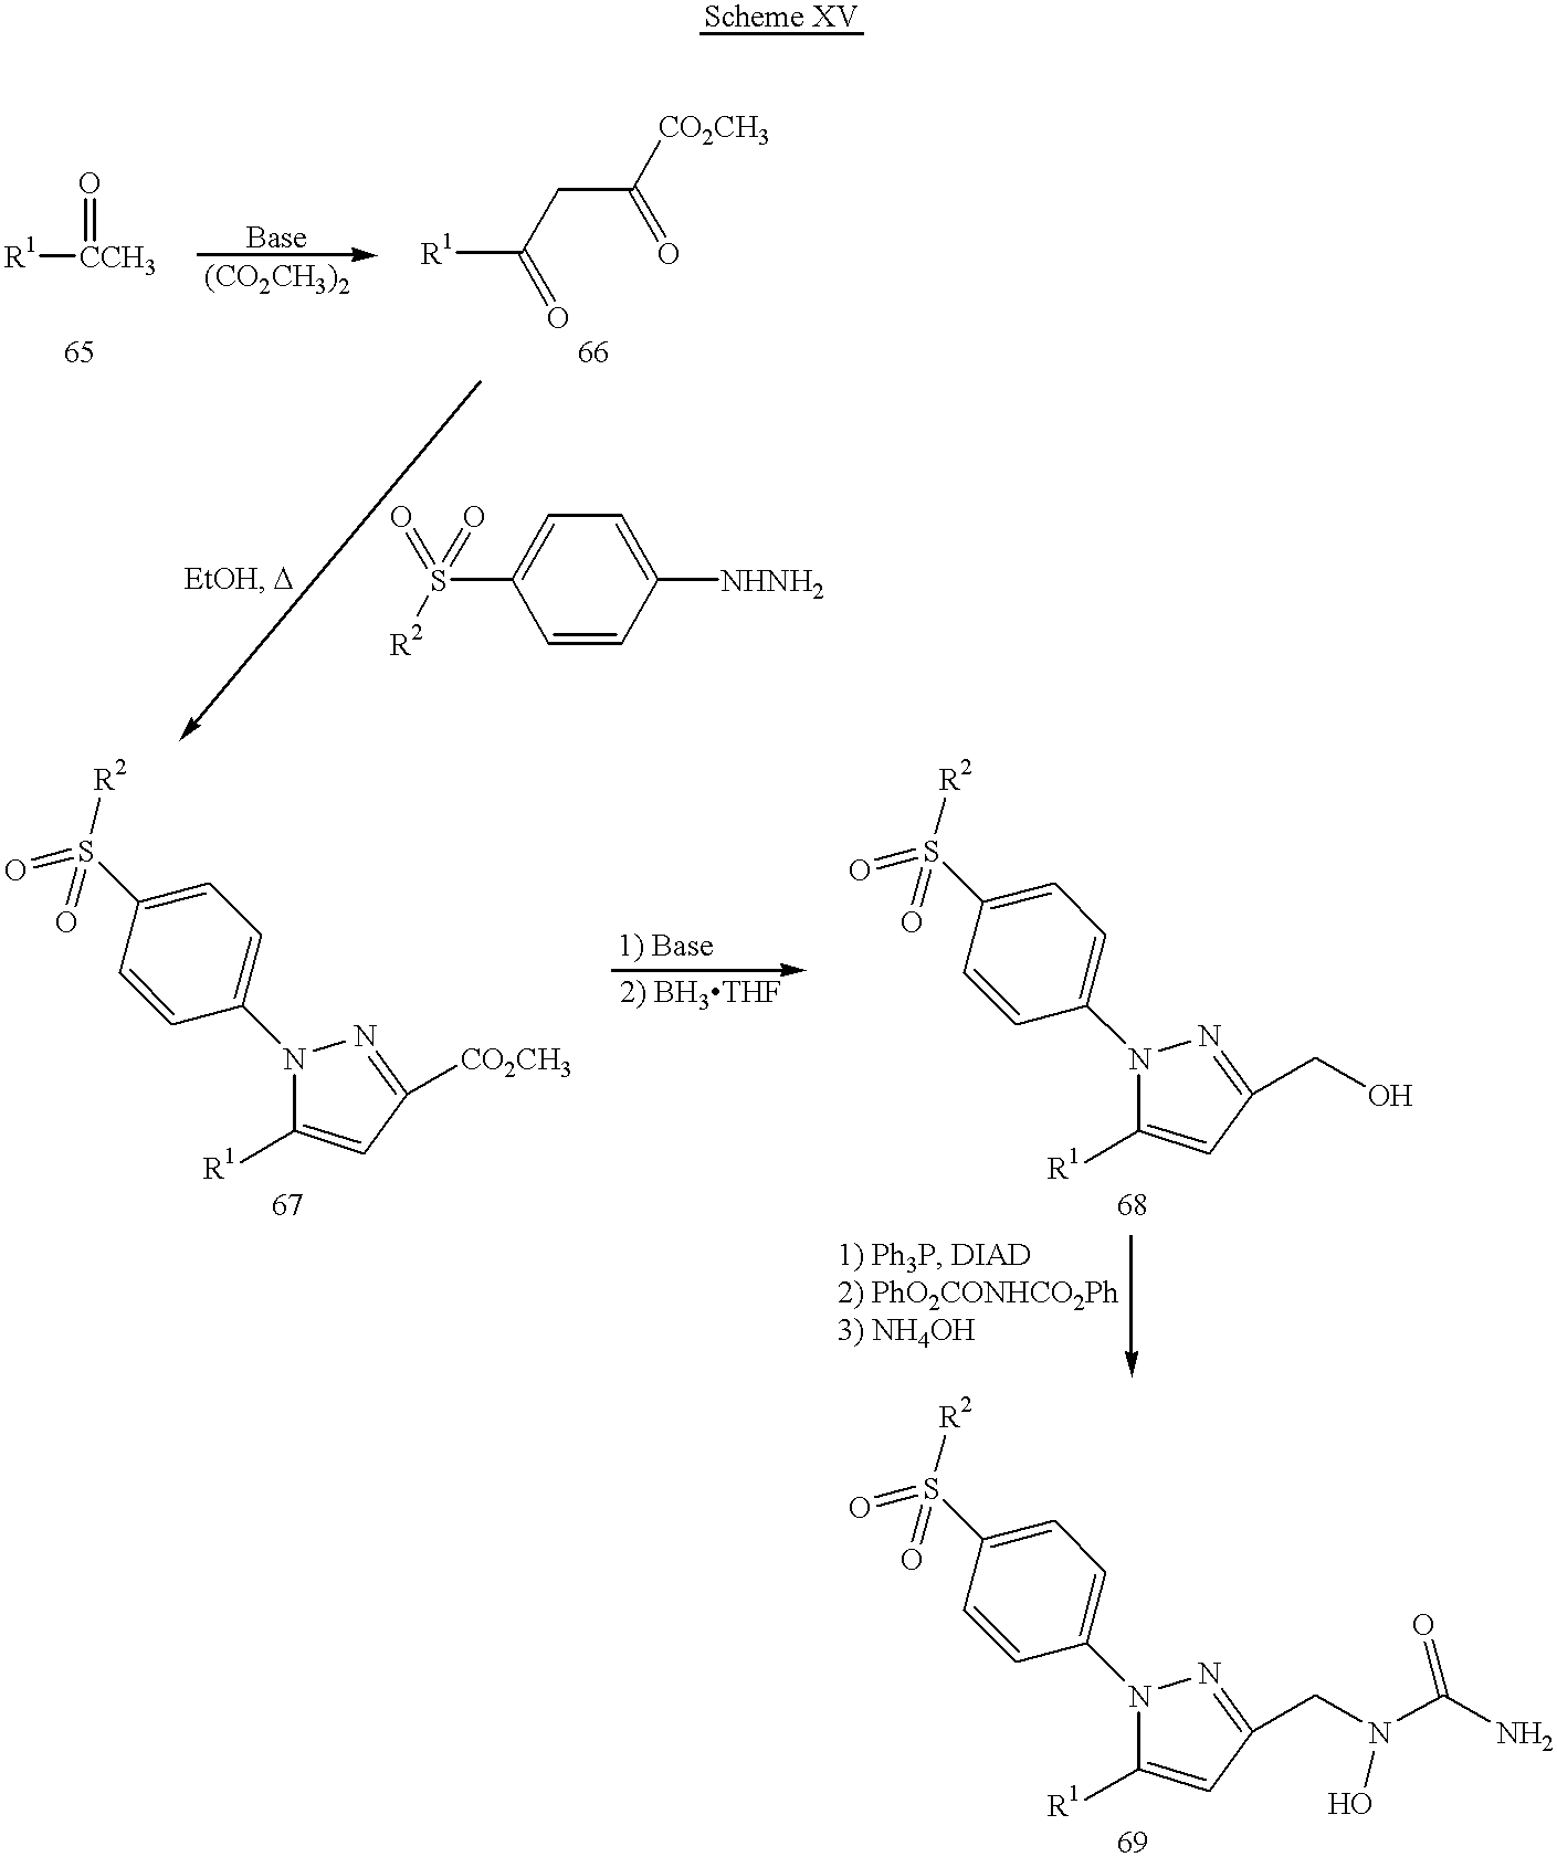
[R1][CCH3]=O.[R1]C(=O)CC([CO2CH3])=O.S(C1=CC=C([NHNH2])C=C1)([R2])(=O)=O.C1=CC(N2C([R1])=CC([CO2CH3])=N2)=CC=C1S([R2])(=O)=O.C1=CC(N2C([R1])=CC(CO)=N2)=CC=C1S([R2])(=O)=O.C1=CC(N2C([R1])=CC(CN(C(N)=O)O)=N2)=CC=C1S([R2])(=O)=O
